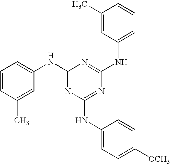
C1(NC2=CC=CC(C)=C2)=NC(NC2=CC=C([OCH3])C=C2)=NC(NC2=CC=CC(C)=C2)=N1
